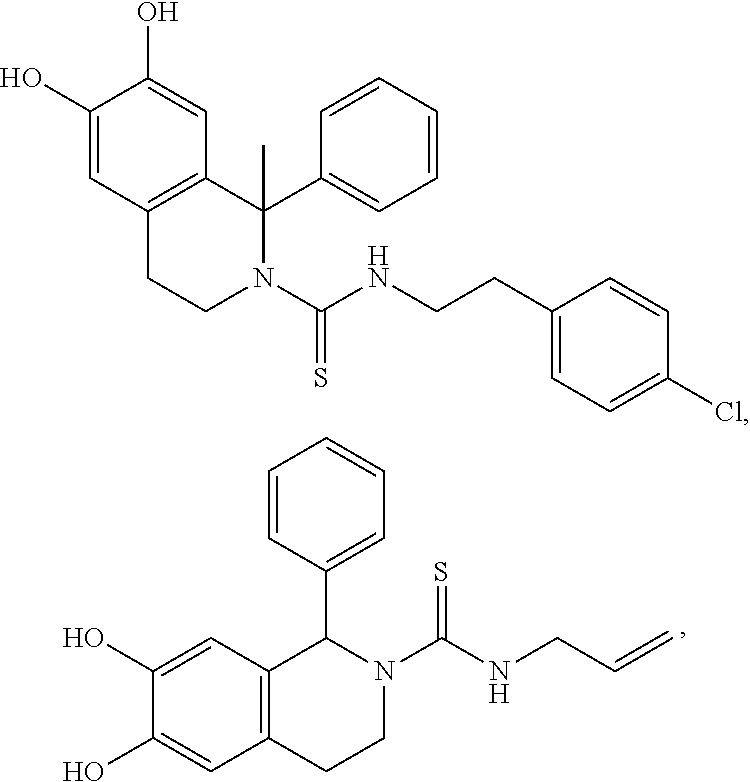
C1CN(C(NCCC2=CC=C(Cl)C=C2)=S)C(C2=CC=CC=C2)(C)C2=C1C=C(O)C(O)=C2.C12=C(C=C(O)C(O)=C1)C(C1=CC=CC=C1)N(C(NCC=C)=S)CC2
